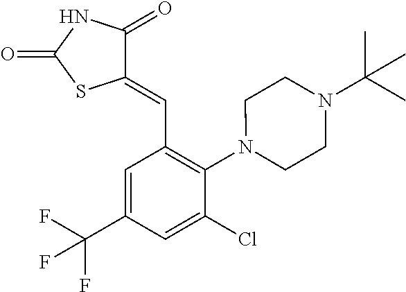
C1(=CC2=C(N3CCN(C(C)(C)C)CC3)C(Cl)=CC(C(F)(F)F)=C2)C(=O)NC(=O)S1
